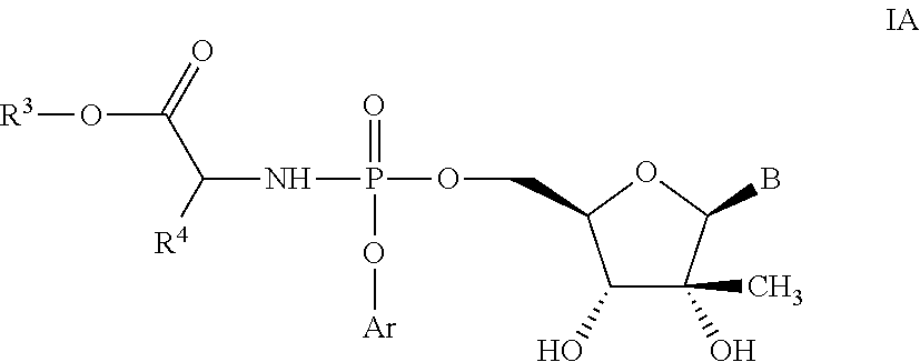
C1(O)C(O)(C)C(B)OC1COP(NC(C(=O)O[R3])[R4])(=O)O[Ar]
